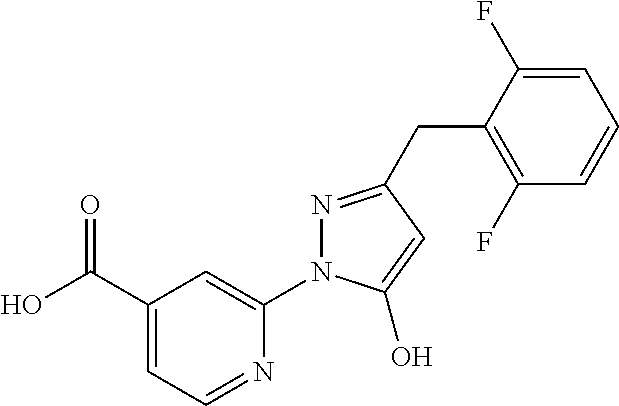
C1(C(O)=O)=CC=NC(N2N=C(CC3=C(F)C=CC=C3F)C=C2O)=C1
